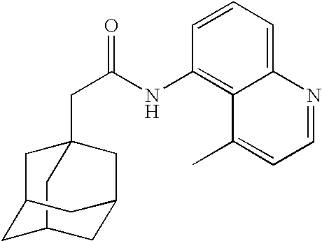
C12(CC(=O)NC3=C4C(=CC=C3)N=CC=C4C)CC3CC(C1)CC(C3)C2
